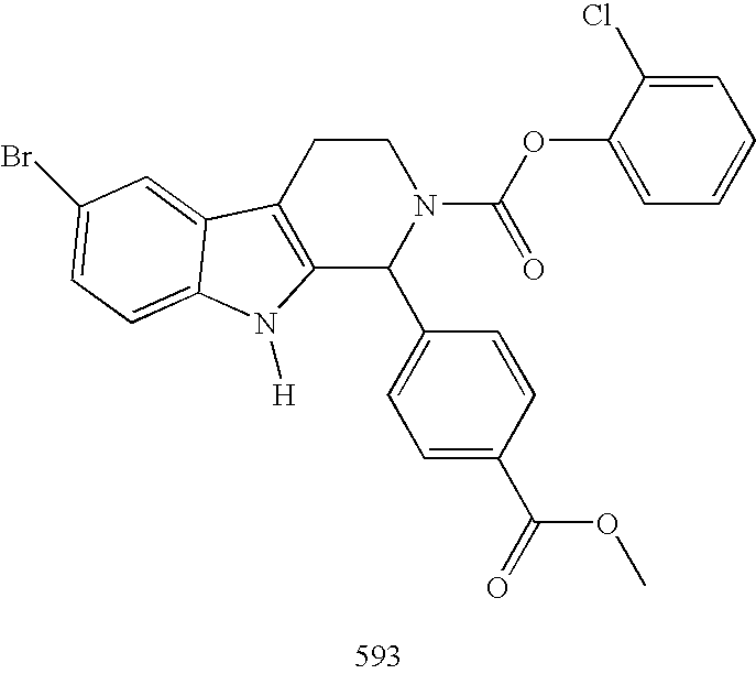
C12=C(CCN(C(OC3=CC=CC=C3Cl)=O)C1C1=CC=C(C(=O)OC)C=C1)C1=CC(Br)=CC=C1N2[H]
